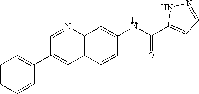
C1=NC2=C(C=C1C1=CC=CC=C1)C=CC(NC(C1=CC=NN1)=O)=C2
